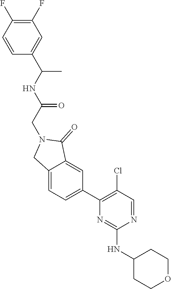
N1=CC(Cl)=C(C2=CC=C3C(=C2)C(=O)N(CC(=O)NC(C)C2=CC(F)=C(F)C=C2)C3)N=C1NC1CCOCC1
